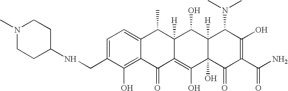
C1(CNC2CCN(C)CC2)=CC=C2C(=C1O)C(=O)C1=C(O)C3(O)C([H])(C(O)C1([H])C2C)C(N(C)C)C(O)=C(C(N)=O)C3=O
